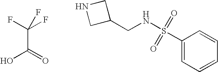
OC(=O)C(F)(F)F.N1CC(CNS(C2=CC=CC=C2)(=O)=O)C1
